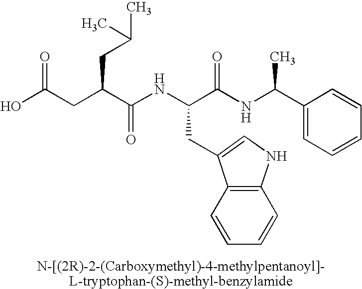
OC(CC(C(NC(C(NC(C1=CC=CC=C1)C)=O)CC1=CNC2=C1C=CC=C2)=O)CC(C)C)=O
